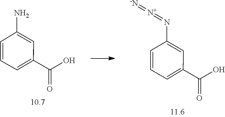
C1(N)=CC(C(=O)O)=CC=C1.C1(N=[N+]=[-N])=CC(C(=O)O)=CC=C1
